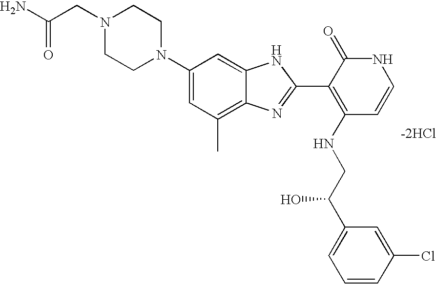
NC(CN1CCN(C2=CC(C)=C3C(=C2)NC(C2=C(NCC(C4=CC=CC(Cl)=C4)O)C=CNC2=O)=N3)CC1)=O.[-2HCl]
